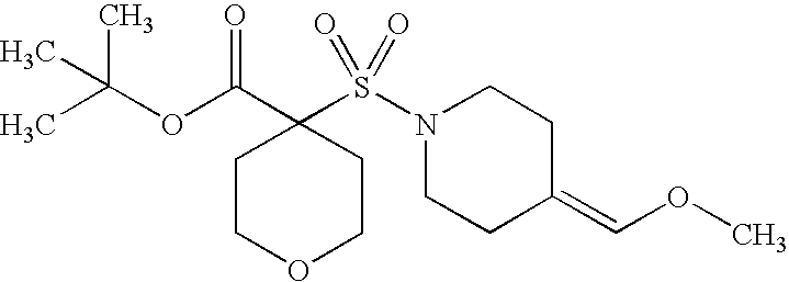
C1COCCC1(C(OC(C)(C)C)=O)S(=O)(=O)N1CCC(=COC)CC1
